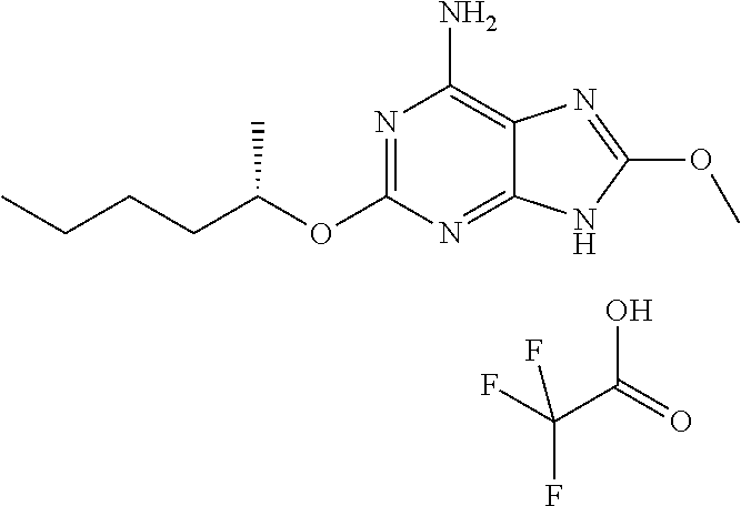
N1=C(OC(CCCC)C)N=C2C(=C1N)N=C(OC)N2.FC(C(=O)O)(F)F
